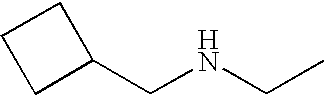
C1CCC1CNCC
